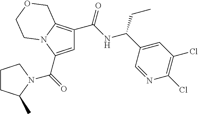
C1=C(C(=O)N2C(C)CCC2)N2C(=C1C(NC(C1=CC(Cl)=C(Cl)N=C1)CC)=O)COCC2
